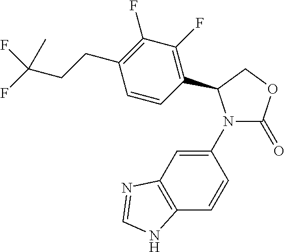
C1(N2C(=O)OCC2C2=C(F)C(F)=C(CCC(F)(F)C)C=C2)=CC2=C(C=C1)NC=N2
